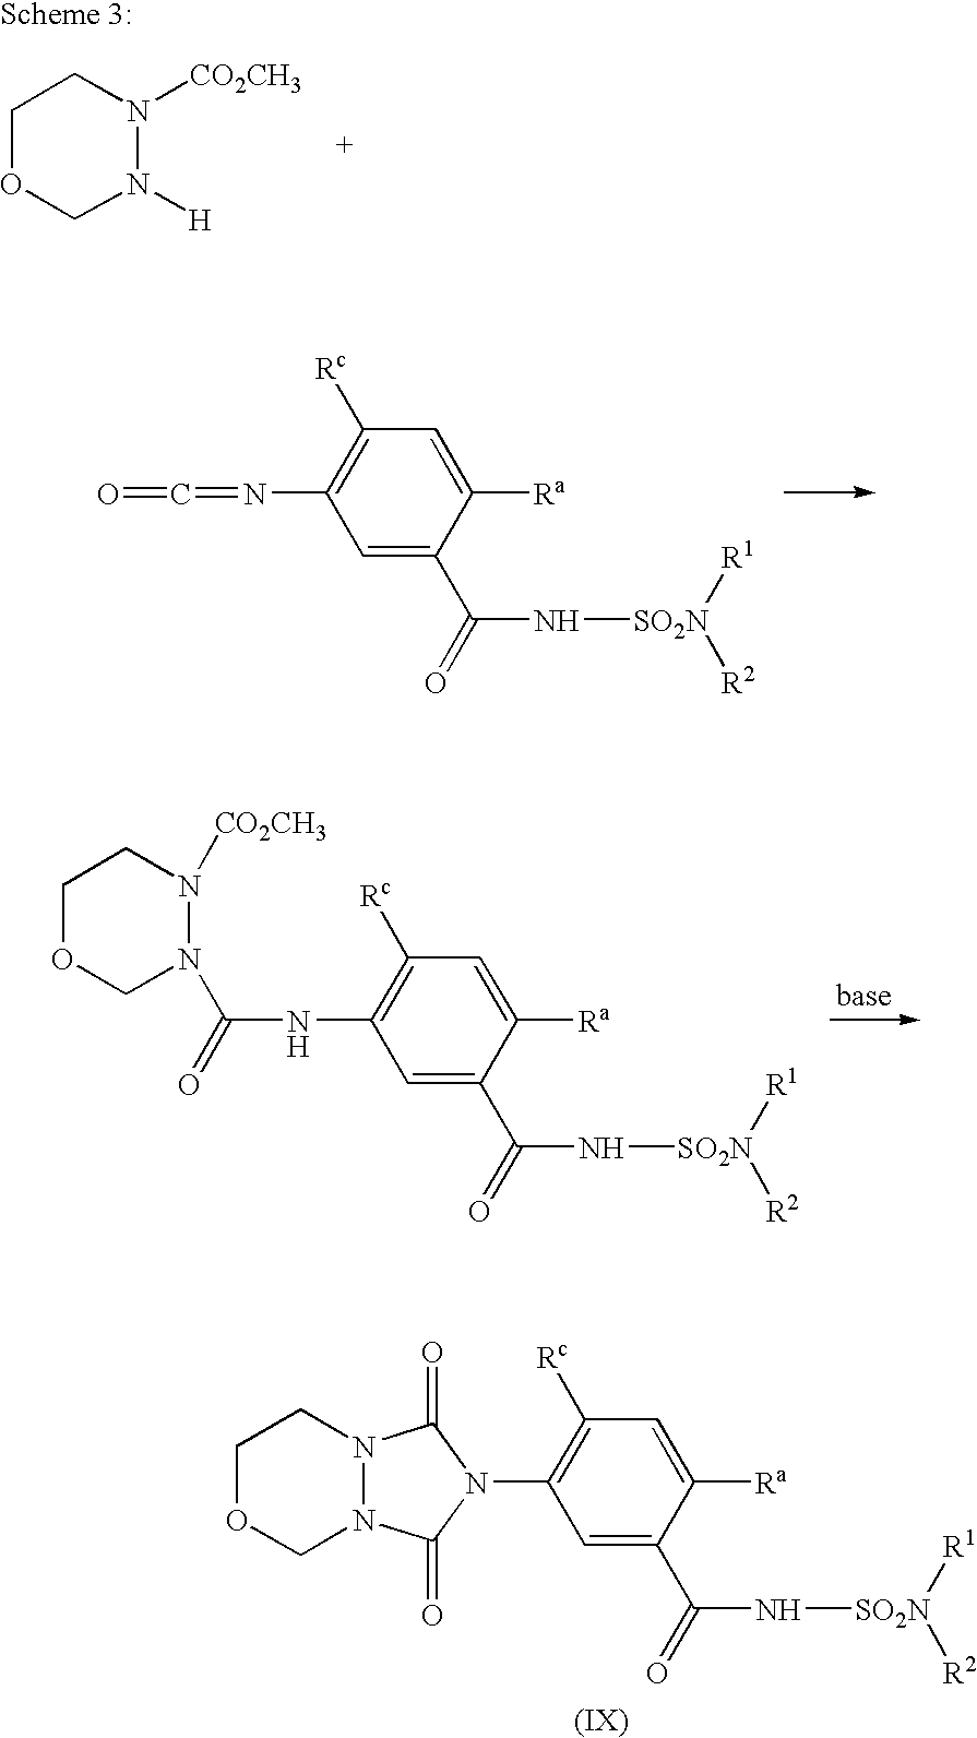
C1OCN([H])N([CO2CH3])C1.C1OCN2N(C1)C(=O)N(C1=C([Rc])C=C([Ra])C(C(=O)N[SO2N]([R1])[R2])=C1)C2=O.N(C1=C([Rc])C=C([Ra])C(C(=O)N[SO2N]([R1])[R2])=C1)=C=O.C1OCN(C(=O)NC2=C([Rc])C=C([Ra])C(C(=O)N[SO2N]([R1])[R2])=C2)N([CO2CH3])C1
